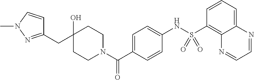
C1(O)(CC2=NN(C)C=C2)CCN(C(C2=CC=C(NS(C3=C4C(=CC=C3)N=CC=N4)(=O)=O)C=C2)=O)CC1
